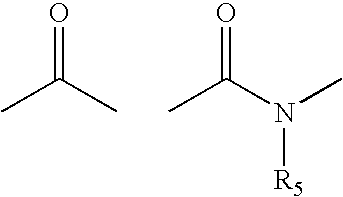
CC(C)=O.CC(N(C)[R5])=O
